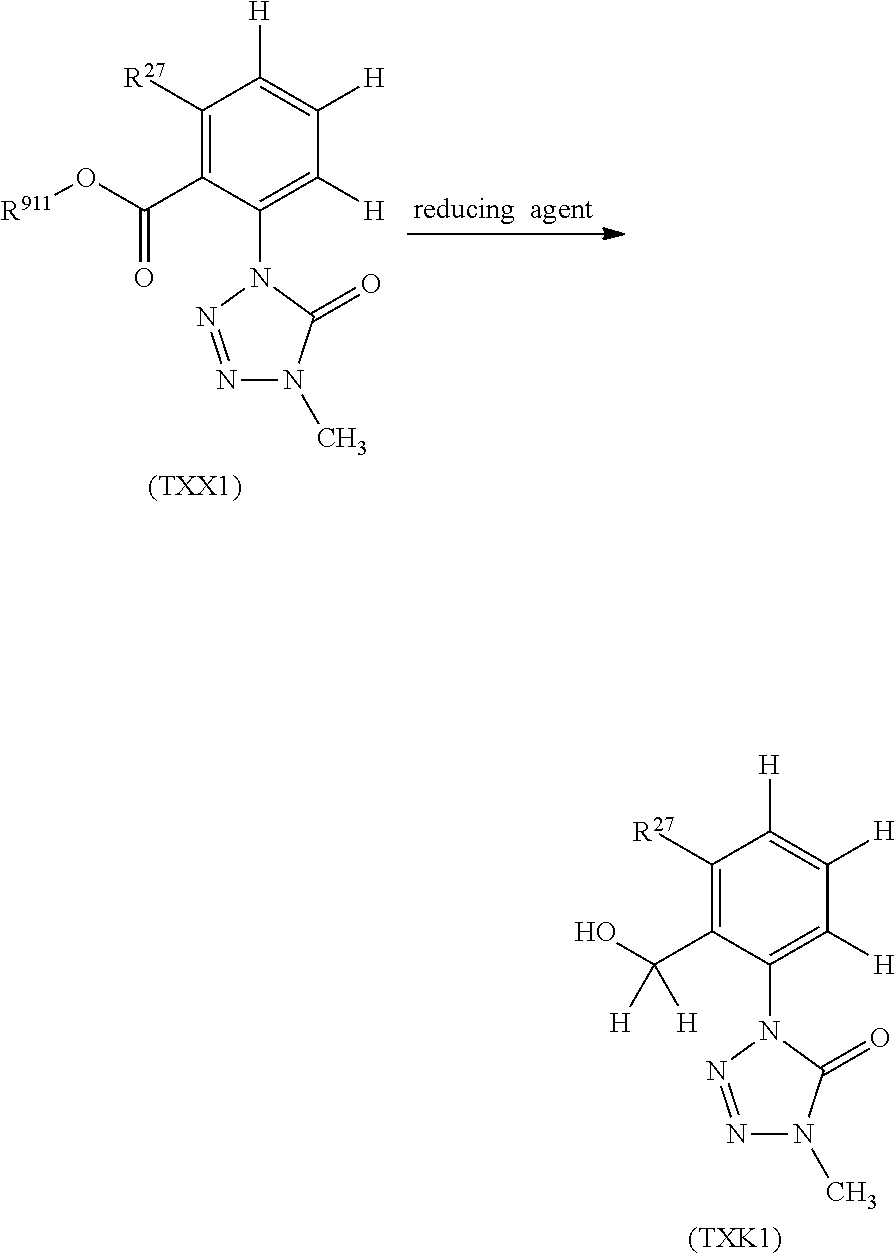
C1([R27])=C(C(O)([H])[H])C(N2C(=O)N(C)N=N2)=C([H])C([H])=C1[H].[(TXK1)].C1([R27])=C(C(O[R911])=O)C(N2C(=O)N(C)N=N2)=C([H])C([H])=C1[H].[(TXX1)]
